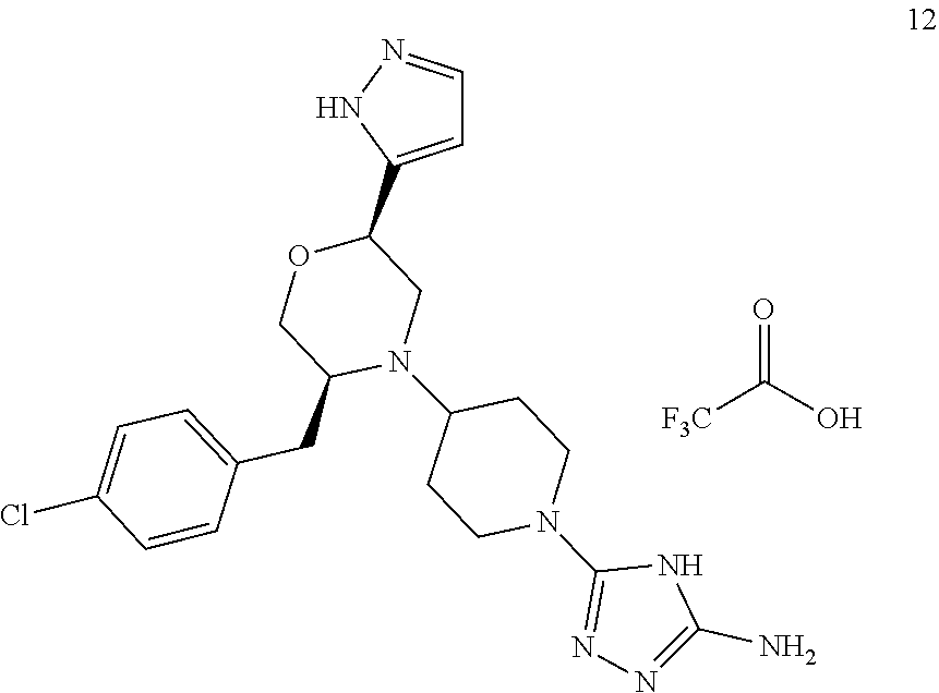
O=C(O)[F3C].C1(N2CCC(N3C(CC4=CC=C(Cl)C=C4)COC(C4=CC=NN4)C3)CC2)=NN=C(N)N1
